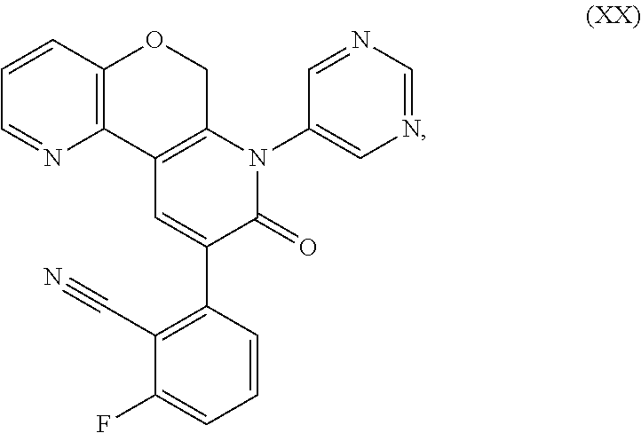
C1=CC2=C(N=C1)C1=C(CO2)N(C2=CN=CN=C2)C(=O)C(C2=C(C#N)C(F)=CC=C2)=C1
